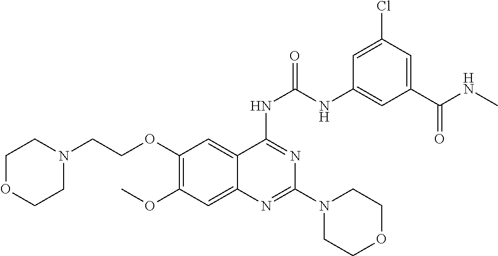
C1=C(Cl)C=C(C(NC)=O)C=C1NC(NC1=NC(N2CCOCC2)=NC2=CC(OC)=C(OCCN3CCOCC3)C=C21)=O
